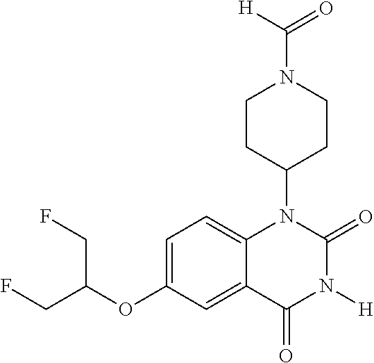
C1=C(OC(CF)CF)C=C2C(=C1)N(C1CCN(C([H])=O)CC1)C(=O)N([H])C2=O
